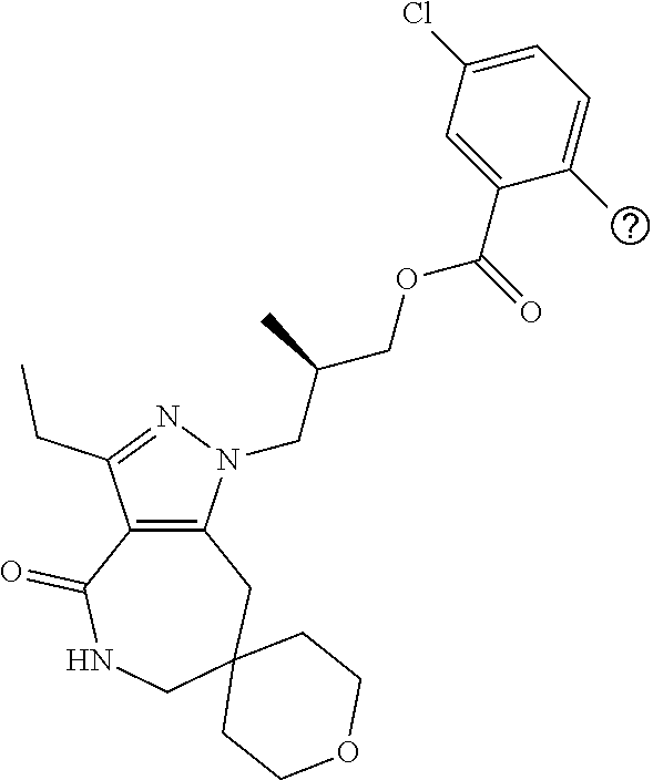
C12=C(N(CC(COC(C3=CC(Cl)=CC=C3C)=O)C)N=C1CC)CC1(CNC2=O)CCOCC1
